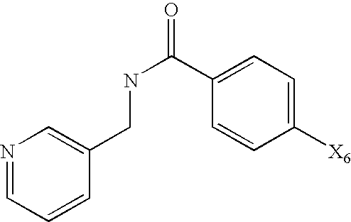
N1=CC=CC(CNC(=O)C2=CC=C([X6])C=C2)=C1
